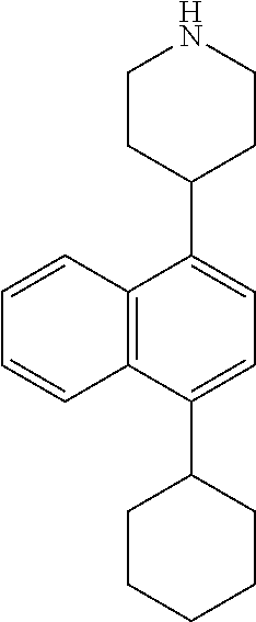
C1=C(C2CCCCC2)C2=C(C=CC=C2)C(C2CCNCC2)=C1
